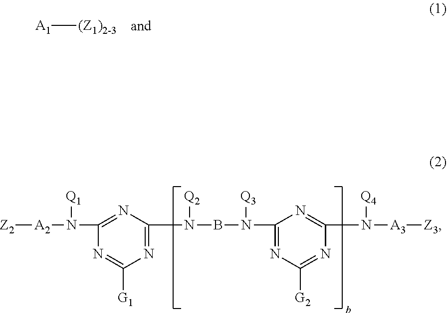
[A1][(Z1)2-3].[Z2][A2]N([Q1])C1=NC(N([Q2])BN([Q3])C2=NC([G2])=NC(N([Q4])[A3][Z3])=N2)=NC([G1])=N1
